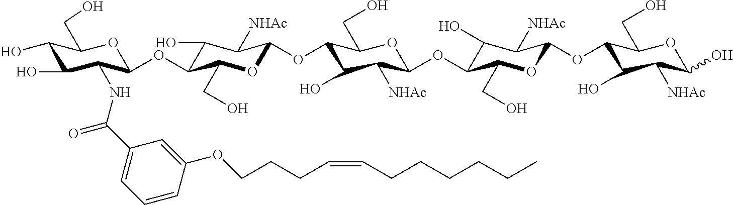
C1(O)C(O)C(NC(C2=CC=CC(OCCCC=CCCCCCC)=C2)=O)C(OC2C(O)C([NHAc])C(OC3C(O)C([NHAc])C(OC4C(O)C([NHAc])C(OC5C(O)C([NHAc])C(O)OC5CO)OC4CO)OC3CO)OC2CO)OC1CO
